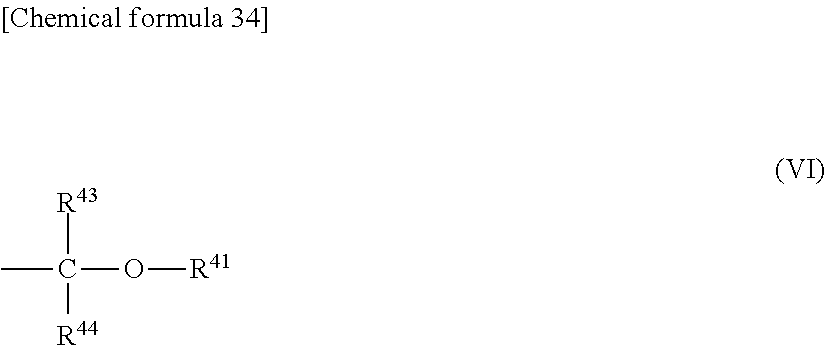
[R43]C(O[R41])(C)[R44]
